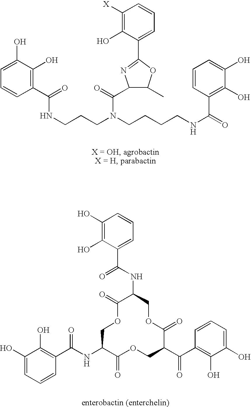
C1=C(O)C(O)=C(C(=O)NCCCN(CCCCNC(=O)C2=C(O)C(O)=CC=C2)C(=O)C2C(C)OC(C3=CC=CC([X])=C3O)=N2)C=C1.C1(O)=CC=CC(C(NC2C(=O)OCC(C(C3=C(O)C(O)=CC=C3)=O)C(=O)OCC(NC(C3=CC=CC(O)=C3O)=O)C(=O)OC2)=O)=C1O
